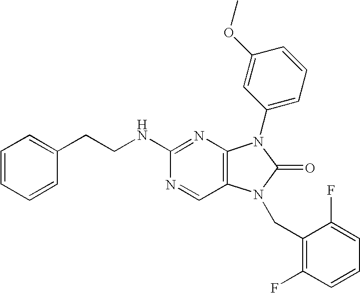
C(NC1=NC2=C(C=N1)N(CC1=C(F)C=CC=C1F)C(=O)N2C1=CC=CC(OC)=C1)CC1=CC=CC=C1
